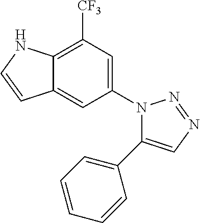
C12=C([CF3])C=C(N3C(C4=CC=CC=C4)=CN=N3)C=C1C=CN2
